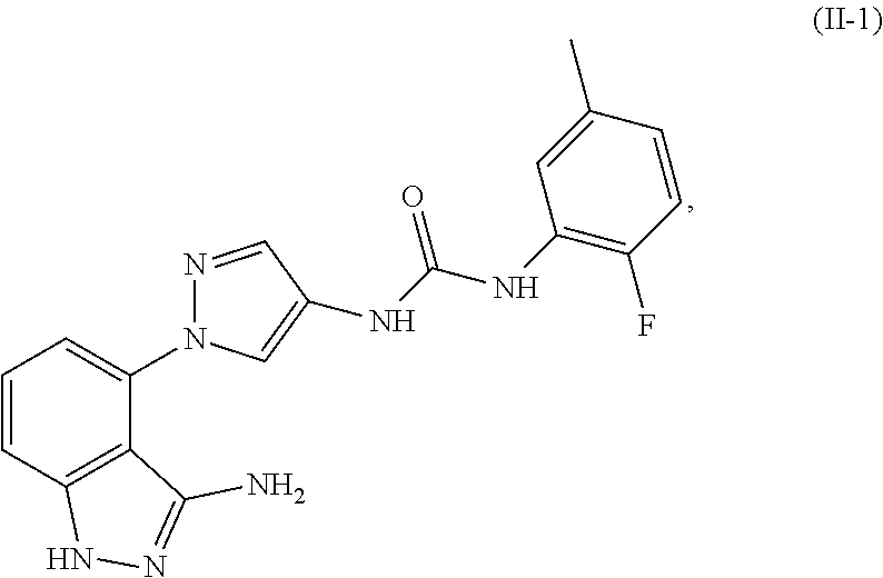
C1=CC2=C(C(N3N=CC(NC(=O)NC4=C(F)C=CC(C)=C4)=C3)=C1)C(N)=NN2
